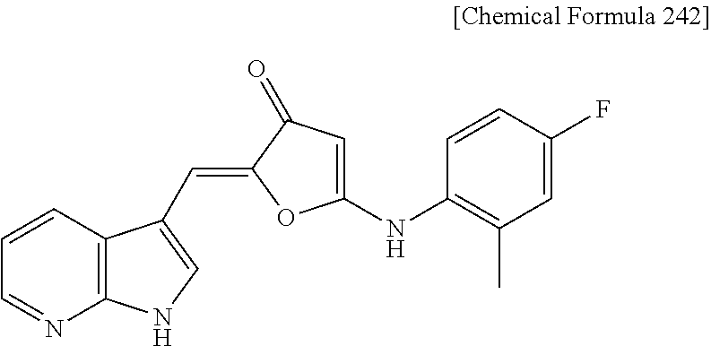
C1=NC2=C(C=C1)C(C=C1OC(NC3=C(C)C=C(F)C=C3)=CC1=O)=CN2
